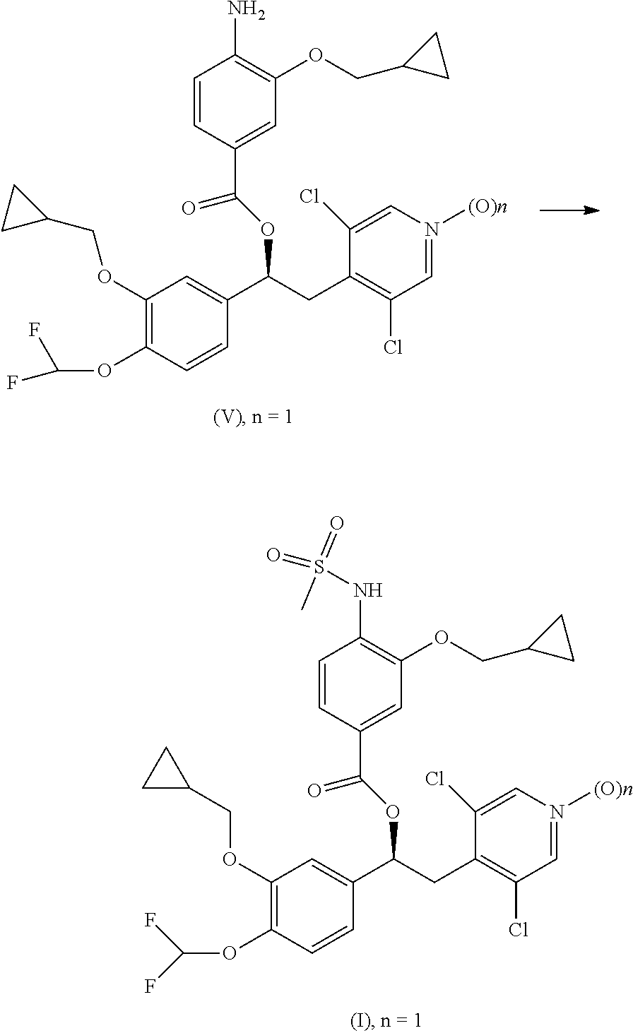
C1(OCC2CC2)=C(OC(F)F)C=CC(C(OC(=O)C2=CC(OCC3CC3)=C(NS(=O)(=O)C)C=C2)CC2=C(Cl)C=N([(O)n])C=C2Cl)=C1.C1(OCC2CC2)=C(OC(F)F)C=CC(C(OC(=O)C2=CC(OCC3CC3)=C(N)C=C2)CC2=C(Cl)C=N([(O)n])C=C2Cl)=C1
